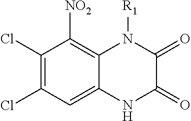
C1(Cl)=C(Cl)C=C2C(=C1[NO2])N([R1])C(=O)C(=O)N2
